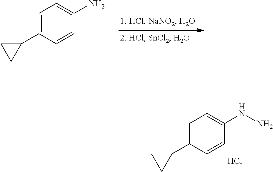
C1=C(C2CC2)C=CC(N)=C1.C1=C(C2CC2)C=CC(NN)=C1.Cl
